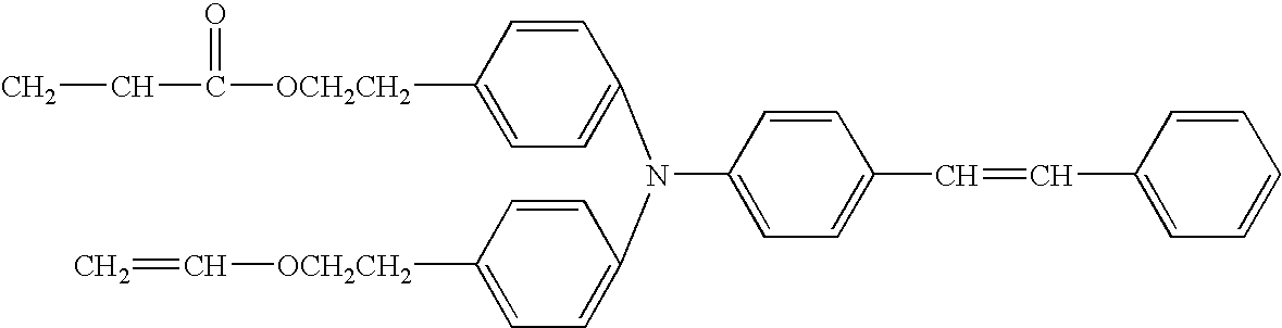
C1([OCH2CH2]C(=O)CC)=CC=C(N(C2=CC=C([OCH2CH2]C=C)C=C2)C2=CC=C(C=CC3=CC=CC=C3)C=C2)C=C1
